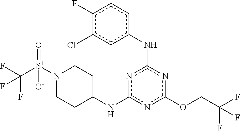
n1c(OCC(F)(F)F)nc(Nc2cc(Cl)c(F)cc2)nc1NC1CCN([S+](=O)(C(F)(F)F)[O-])CC1
